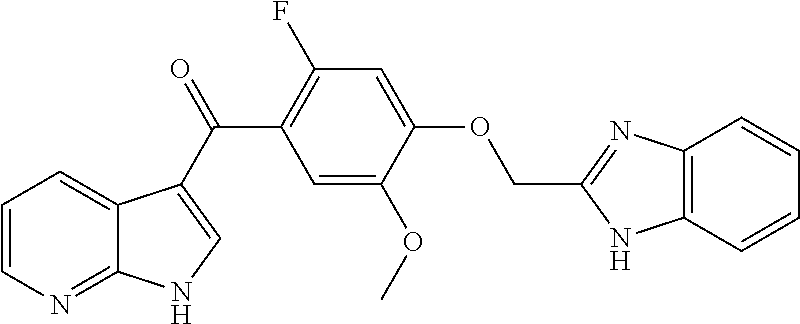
C1=CN=C2C(=C1)C(C(=O)C1=C(F)C=C(OCC3=NC4=C(C=CC=C4)N3)C(OC)=C1)=CN2
